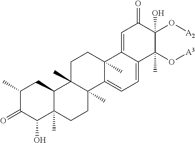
C1(C)C(=O)C(O)C2(C)C(C1)C1(C)C(C)(CC2)C2=CC=C3C(=CC(=O)C(O[A2])(O)C3(O[A3])C)C2(C)CC1
